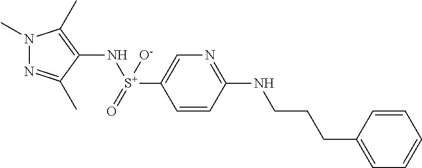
N1=C(C)C(N[S+](=O)([O-])C2=CN=C(NCCCC3=CC=CC=C3)C=C2)=C(C)N1C
